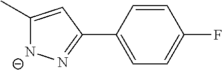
C1(C)=CC(C2=CC=C(F)C=C2)=N[N-]1
